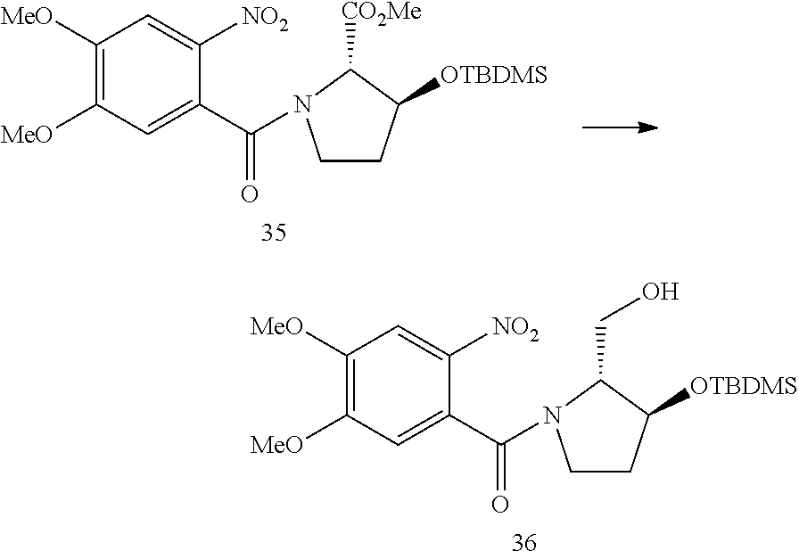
C1CC([OTBDMS])C([CO2Me])N1C(C1=CC([MeO])=C([MeO])C=C1[NO2])=O.C1CC([OTBDMS])C(CO)N1C(C1=CC([MeO])=C([MeO])C=C1[NO2])=O
